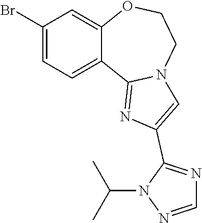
C1(Br)=CC=C2C(=C1)OCCN1C2=NC(C2=NC=NN2C(C)C)=C1
